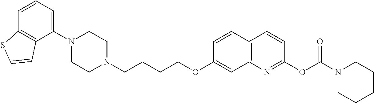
C1(N2CCN(CCCCOC3=CC4=C(C=C3)C=CC(OC(=O)N3CCCCC3)=N4)CC2)=CC=CC2=C1C=CS2
